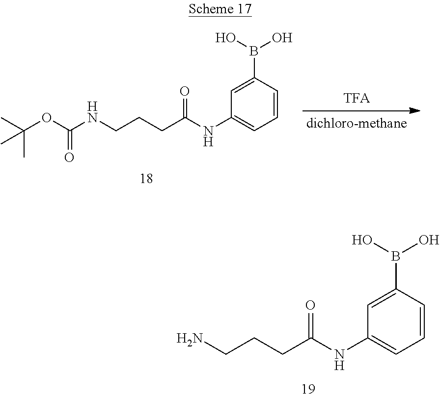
NCCCC(NC1=CC=CC(B(O)O)=C1)=O.CC(OC(NCCCC(NC1=CC=CC(B(O)O)=C1)=O)=O)(C)C
